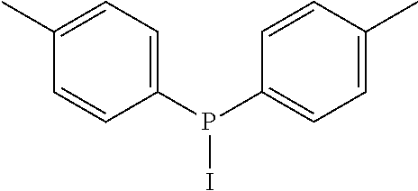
P(C1=CC=C(C)C=C1)(I)C1=CC=C(C)C=C1
